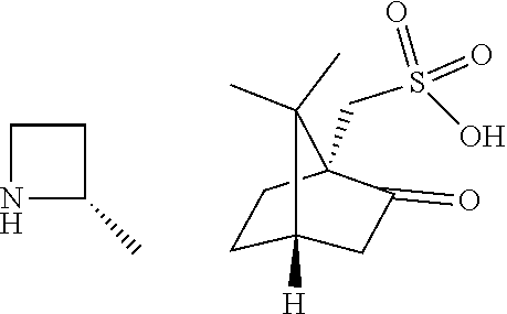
S(=O)(=O)(O)CC12C(C)(C)C([H])(CC1=O)CC2.C1NC(C)C1
